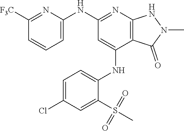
C1(NC2=NC3=C(C(NC4=CC=C(Cl)C=C4S(C)(=O)=O)=C2)C(=O)N(C)N3)=CC=CC([F3C])=N1
